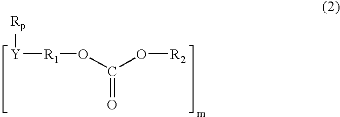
[Rp][Y][R1]OC(=O)O[R2]
